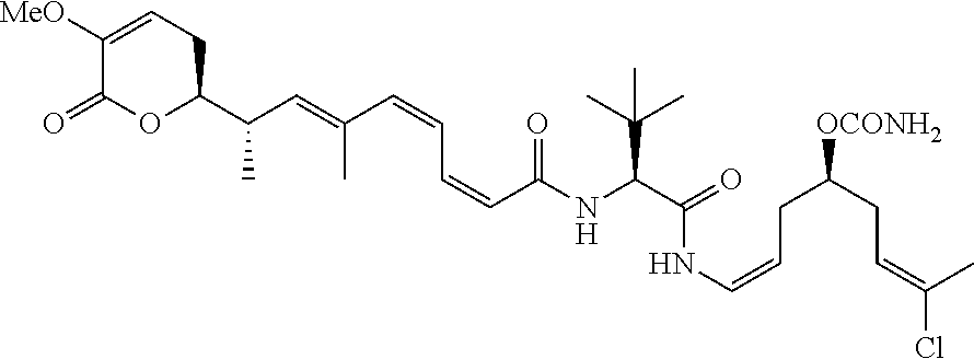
C1([MeO])=CCC(C(C=C(C=CC=CC(=O)NC(C(C)(C)C)C(=O)NC=CCC(CC=C(C)Cl)[OCONH2])C)C)OC1=O
